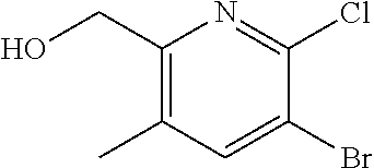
C1(CO)=C(C)C=C(Br)C(Cl)=N1
